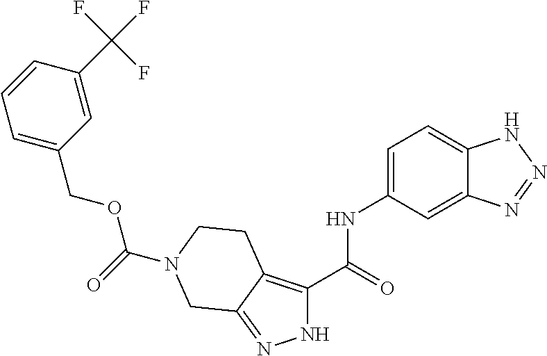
C1=C2C(=CC=C1NC(C1=C3C(=NN1)CN(C(OCC1=CC=CC(C(F)(F)F)=C1)=O)CC3)=O)NN=N2
